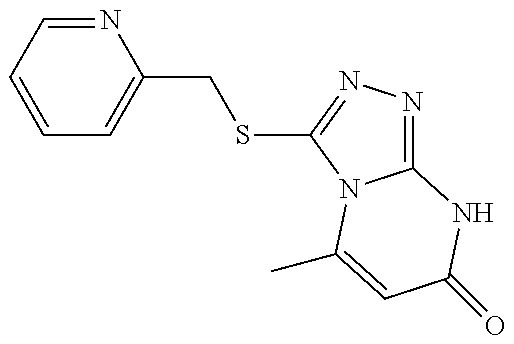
C1=CC=NC(CSC2=NN=C3N2C(C)=CC(=O)N3)=C1
